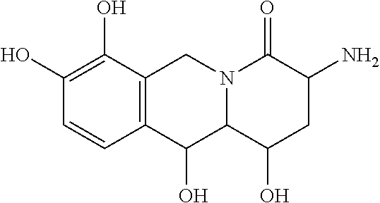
C12=C(C(O)=C(O)C=C1)CN1C(C2O)C(O)CC(N)C1=O
